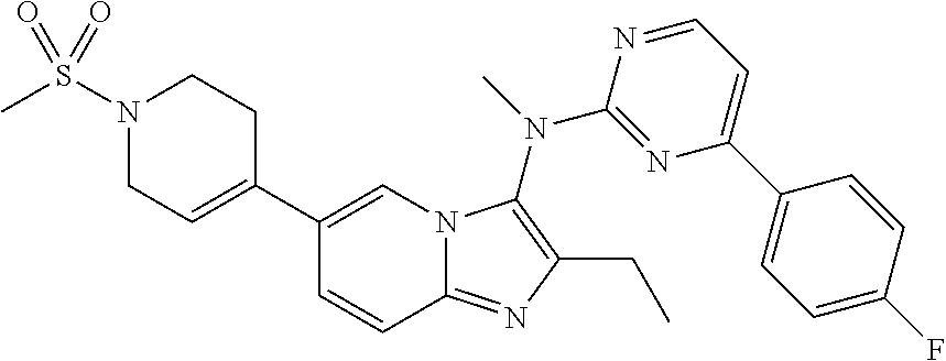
C1(C2=CCN(S(C)(=O)=O)CC2)=CN2C(=NC(CC)=C2N(C)C2=NC(C3=CC=C(F)C=C3)=CC=N2)C=C1
